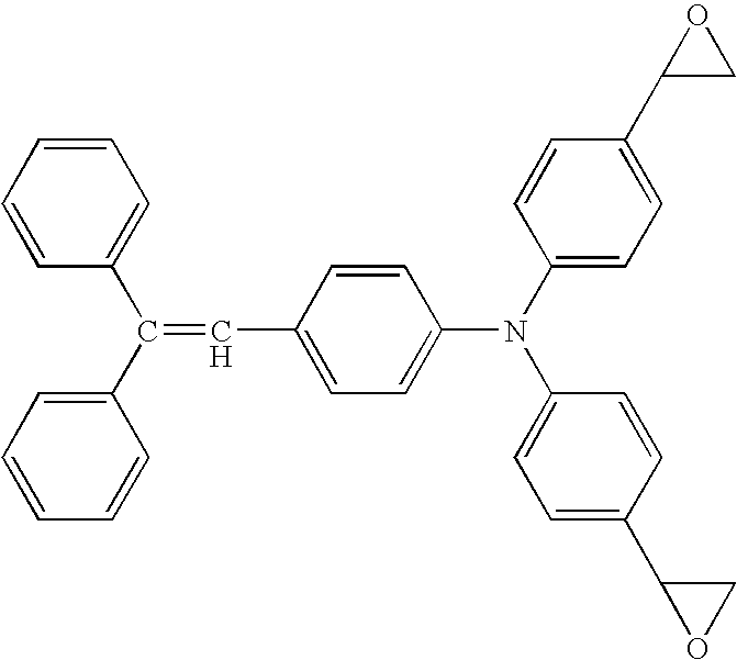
C1(C=C(C2=CC=CC=C2)C2=CC=CC=C2)=CC=C(N(C2=CC=C(C3CO3)C=C2)C2=CC=C(C3OC3)C=C2)C=C1
